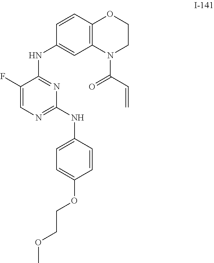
C12=C(C=CC(NC3=NC(NC4=CC=C(OCCOC)C=C4)=NC=C3F)=C1)OCCN2C(C=C)=O
